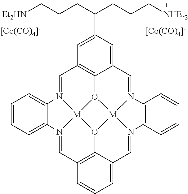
C1=N2[M]34O5C6=C1C=C(C(CCC[Et2HN])CCC[NHEt2])C=C6C=N1[M]56O3C3=C(C=N4C4=CC=CC=C24)C=CC=C3C=N6C2=C1C=CC=C2.[[Co(CO)4]-].[[Co(CO)4]-]
